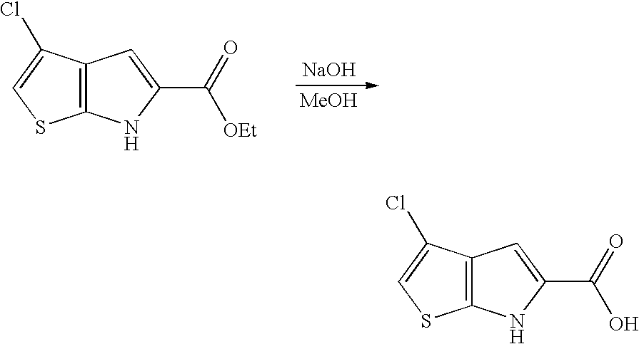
[NaOH].[MeOH].C12=C(NC(C(=O)[OEt])=C1)SC=C2Cl.C12=C(NC(C(=O)O)=C1)SC=C2Cl
